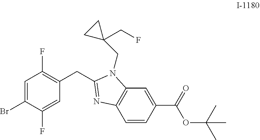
C12=C(C=CC(C(=O)OC(C)(C)C)=C1)N=C(CC1=C(F)C=C(Br)C(F)=C1)N2CC1(CF)CC1
